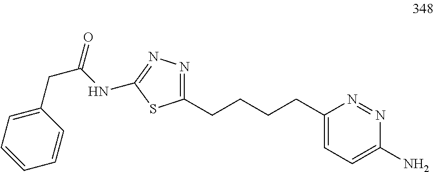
C1(CCCCC2=CC=C(N)N=N2)=NN=C(NC(CC2=CC=CC=C2)=O)S1
